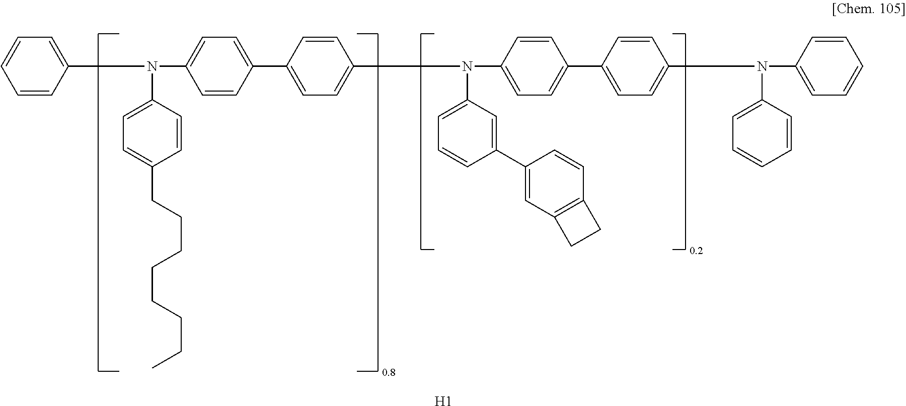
C1=CC(N(C2=CC=C(CCCCCCCC)C=C2)C2=CC=C(C3=CC=C(N(C4=CC=CC(C5=CC6=C(C=C5)CC6)=C4)C4=CC=C(C5=CC=C(N(C6=CC=CC=C6)C6=CC=CC=C6)C=C5)C=C4)C=C3)C=C2)=CC=C1.[H1]
